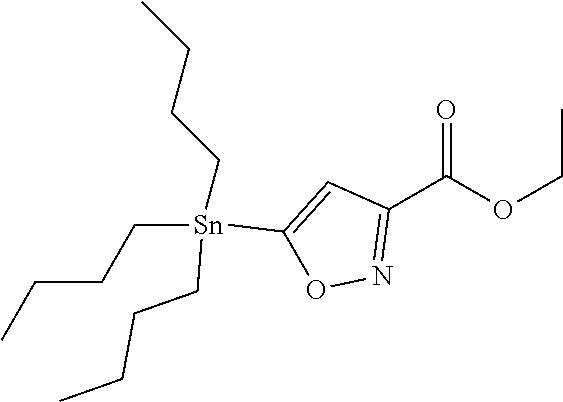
C1(C(OCC)=O)=NOC([Sn](CCCC)(CCCC)CCCC)=C1
